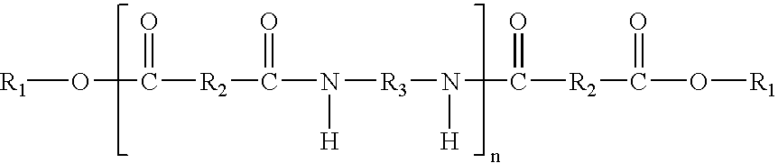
[R1]OC(=O)[R2]C(N([H])[R3]N(C([R2]C(O[R1])=O)=O)[H])=O
